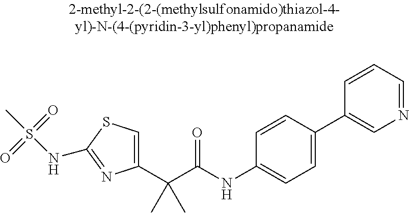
C1(C(C(NC2=CC=C(C3=CN=CC=C3)C=C2)=O)(C)C)=CSC(NS(C)(=O)=O)=N1
